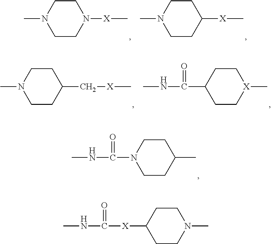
C1CC(C)CCN1C(=O)NC.C1CN(C)CCC1[X]C(NC)=O.C1CN([X]C)CCN1C.C1CC([X]C)CCN1C.C1CC(C[X]C)CCN1C.C1C[X](C)CCC1C(=O)NC
